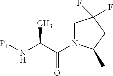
C(=O)(C(C)N[P4])N1CC(F)(F)CC1C
